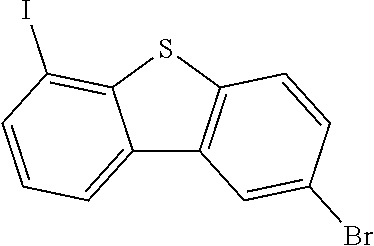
C12=CC=CC(I)=C1SC1=C2C=C(Br)C=C1
